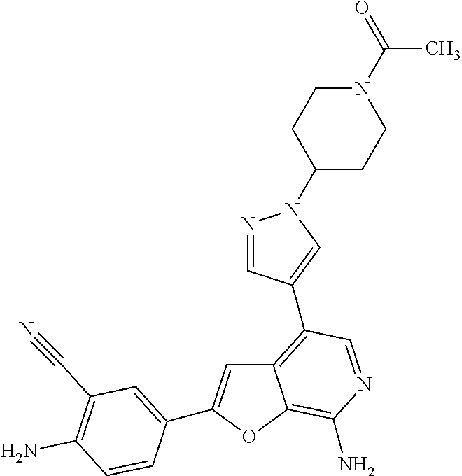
C12=C(C3=CN(C4CCN(C(C)=O)CC4)N=C3)C=NC(N)=C1OC(C1=CC(C#N)=C(N)C=C1)=C2
